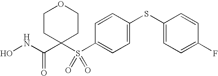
N(C(=O)C1(S(C2=CC=C(SC3=CC=C(F)C=C3)C=C2)(=O)=O)CCOCC1)O
